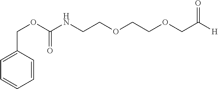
C1=C(COC(NCCOCCOCC([H])=O)=O)C=CC=C1
